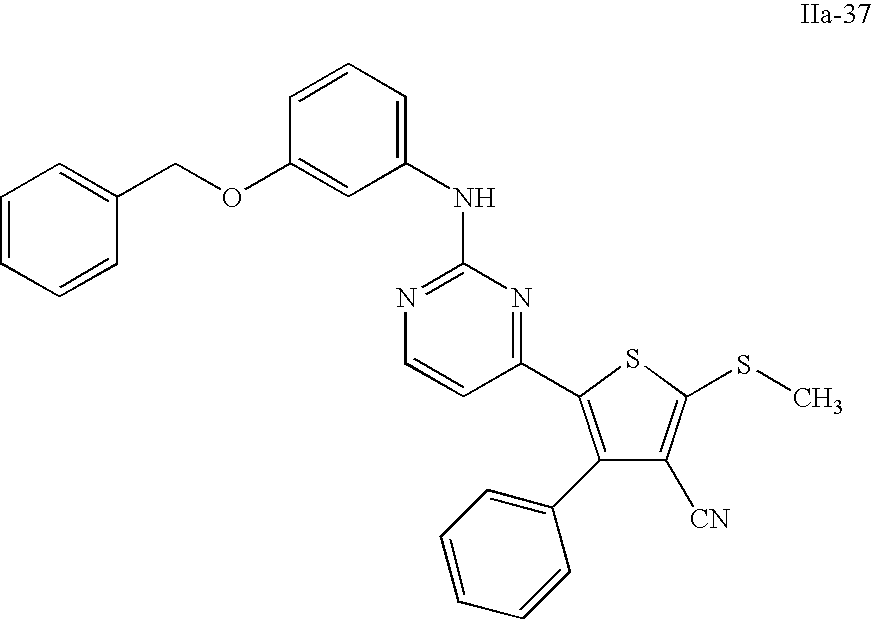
C1(C2=CC=CC=C2)=C(C2=NC(NC3=CC=CC(OCC4=CC=CC=C4)=C3)=NC=C2)SC(SC)=C1[CN]
